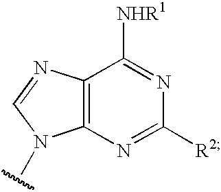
C12=C(N=C([R2])N=C1[NHR1])N(C)C=N2
